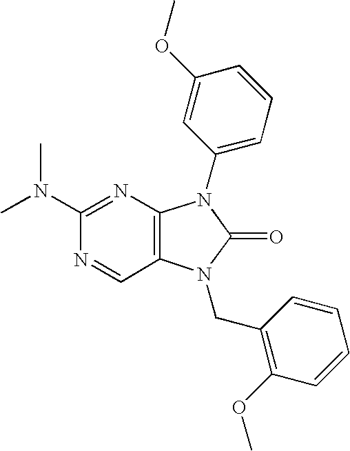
C1(N(C)C)=NC2=C(C=N1)N(CC1=C(OC)C=CC=C1)C(=O)N2C1=CC=CC(OC)=C1
